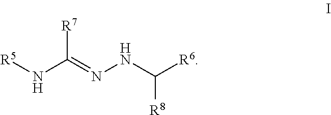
[R5]NC(=NNC([R6])[R8])[R7]
